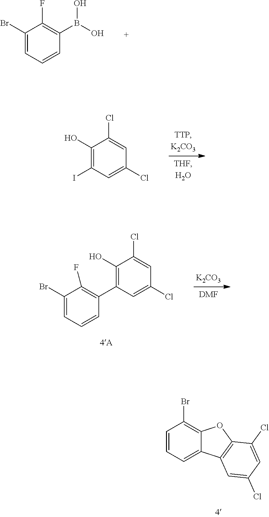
C1=CC=C2C(=C1Br)OC1=C2C=C(Cl)C=C1Cl.C1(Br)=CC=CC(B(O)O)=C1F.C1(I)=C(O)C(Cl)=CC(Cl)=C1.[K2CO3].[DMF].C1(Br)=CC=CC(C2=C(O)C(Cl)=CC(Cl)=C2)=C1F
